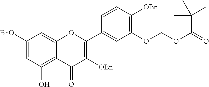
C1([BnO])=CC(O)=C2C(=C1)OC(C1=CC(OCOC(=O)C(C)(C)C)=C([OBn])C=C1)=C([OBn])C2=O
